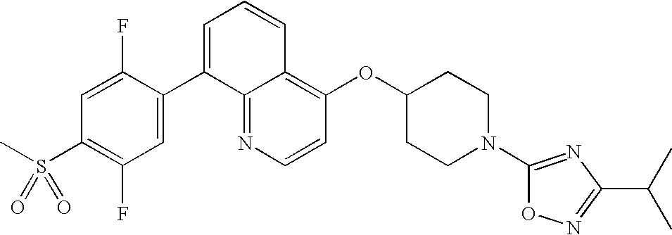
C1=CN=C2C(=C1OC1CCN(C3=NC(C(C)C)=NO3)CC1)C=CC=C2C1=CC(F)=C(S(=O)(C)=O)C=C1F
